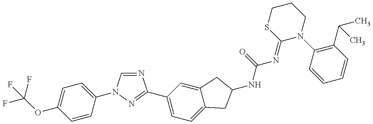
FC(OC1=CC=C(N2C=NC(C3=CC=C4C(=C3)CC(NC(N=C3N(C5=C(C(C)C)C=CC=C5)CCCS3)=O)C4)=N2)C=C1)(F)F
